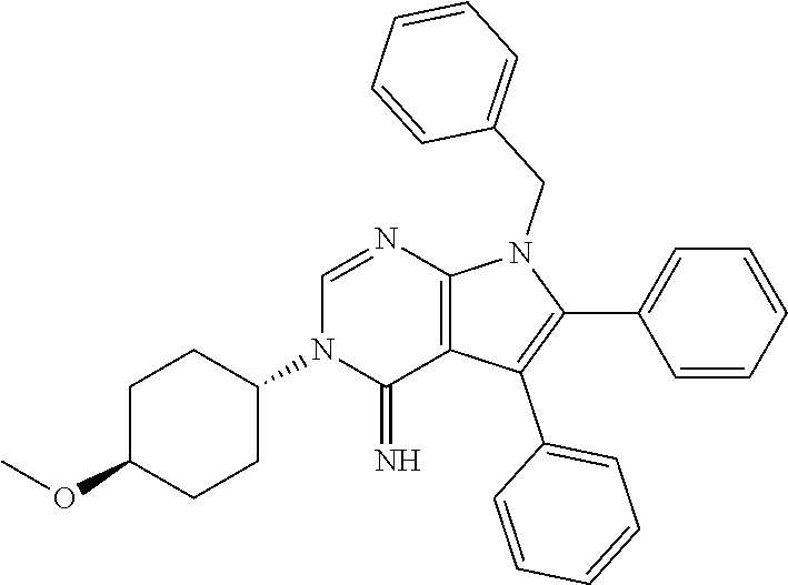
C1(C2=CC=CC=C2)=C(C2=CC=CC=C2)C2=C(N1CC1=CC=CC=C1)N=CN(C1CCC(OC)CC1)C2=N
